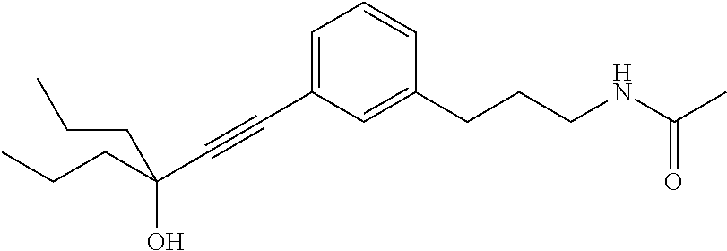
C1=C(C#CC(CCC)(O)CCC)C=C(CCCNC(C)=O)C=C1
